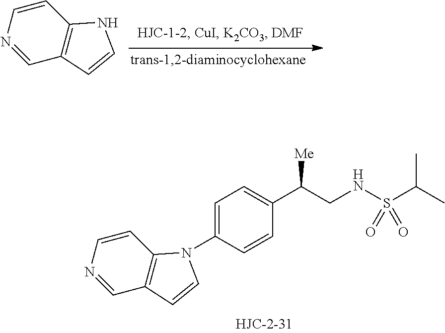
C1=CC2=C(C=N1)C=CN2.C1=CC2=C(C=N1)C=CN2C1=CC=C(C(CNS(C(C)C)(=O)=O)[Me])C=C1
